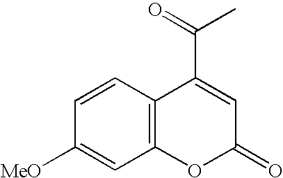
C1=CC2=C(C=C1[MeO])OC(=O)C=C2C(C)=O
